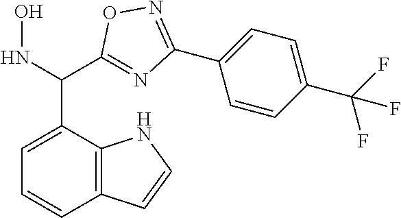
C1=C(C(NO)C2=NC(C3=CC=C(C(F)(F)F)C=C3)=NO2)C2=C(C=C1)C=CN2
